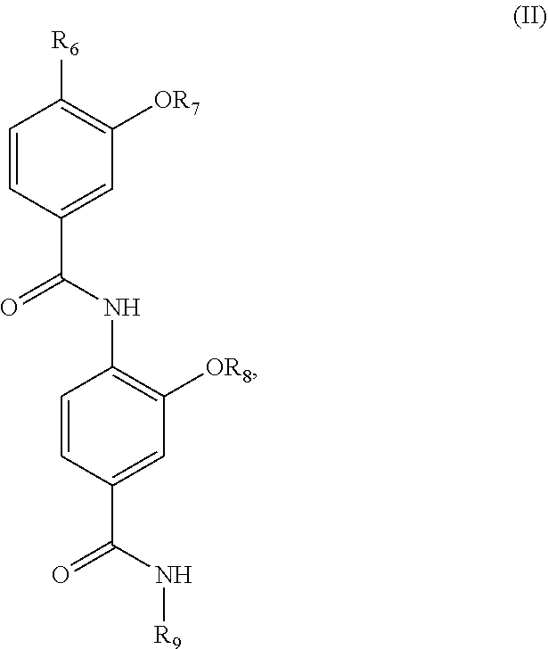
C1=CC(C(NC2=C([OR8])C=C(C(N[R9])=O)C=C2)=O)=CC([OR7])=C1[R6]
